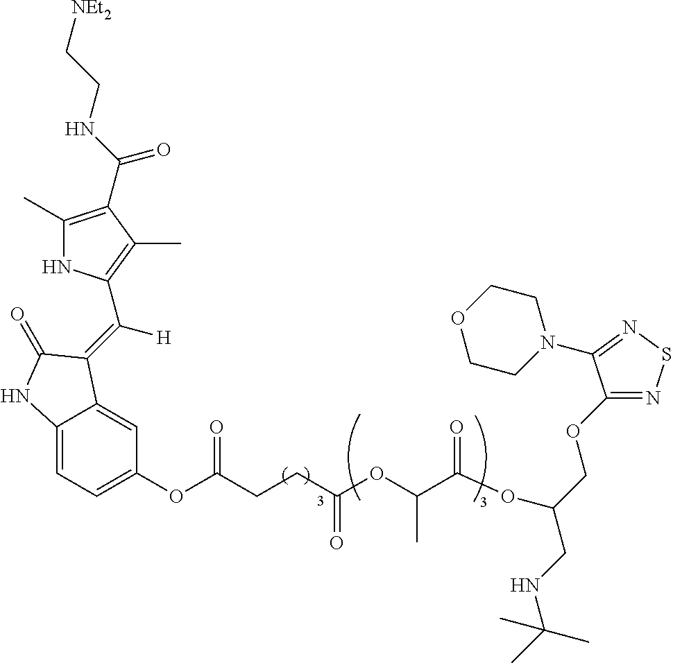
C12=CC=C(OC(CCC(OC(C(OC(CNC(C)(C)C)COC3=NSN=C3N3CCOCC3)=O)C)=O)=O)C=C1C(=C([H])C1=C(C)C(C(NCC[NEt2])=O)=C(C)N1)C(=O)N2
